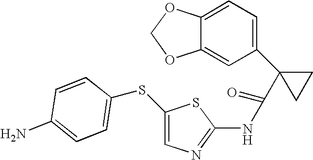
C1=C2C(=CC(C3(C(=O)NC4=NC=C(SC5=CC=C(N)C=C5)S4)CC3)=C1)OCO2
